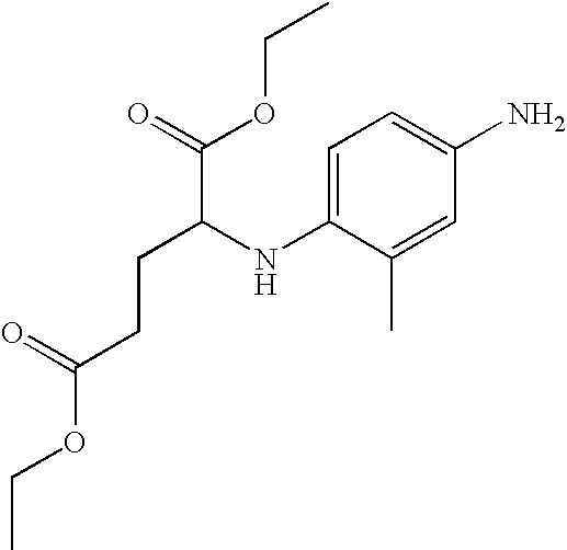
C1=C(NC(C(=O)OCC)CCC(OCC)=O)C(C)=CC(N)=C1
